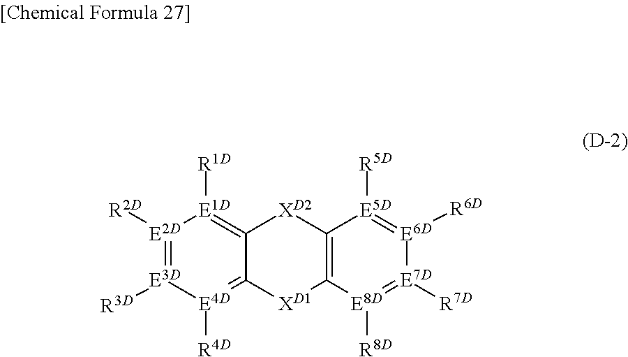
C12=[E1D]([R1D])[E2D]([R2D])=[E3D]([R3D])[E4D]([R4D])=C1[XD1]C1=C([XD2]2)[E5D]([R5D])=[E6D]([R6D])[E7D]([R7D])=[E8D]1[R8D]
